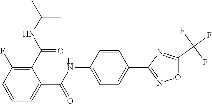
C1(C(NC2=CC=C(C3=NOC(C(F)(F)F)=N3)C=C2)=O)=CC=CC(F)=C1C(=O)NC(C)C
